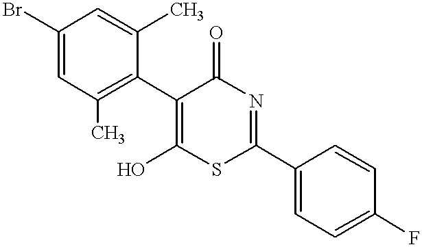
BrC1=CC(C)=C(C2=C(O)SC(C3=CC=C(F)C=C3)=NC2=O)C(C)=C1
